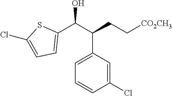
C1=CC(Cl)=CC(C(C(C2=CC=C(Cl)S2)O)CC[CO2CH3])=C1
